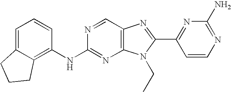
C1=C2C(=C(NC3=NC4=C(C=N3)N=C(C3=NC(N)=NC=C3)N4CC)C=C1)CCC2
